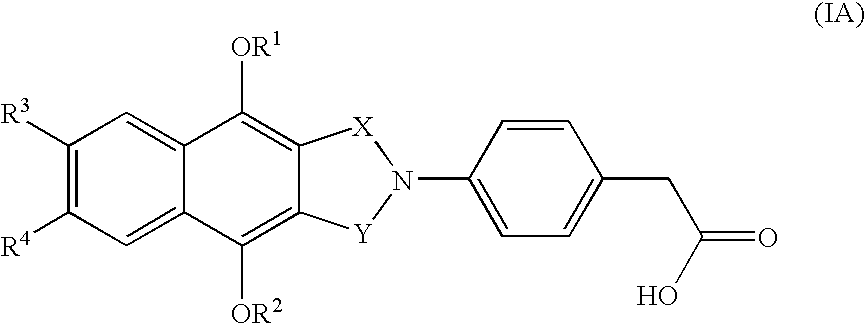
C1([R3])=C([R4])C=C2C(=C1)C([OR1])=C1C(=C2[OR2])[Y]N(C2=CC=C(CC(O)=O)C=C2)[X]1
